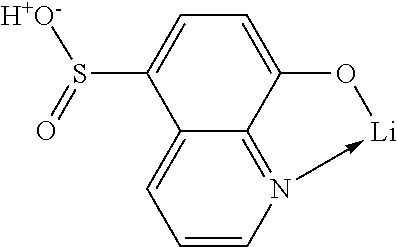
C1=CN2->[Li]OC3=CC=C(S(=O)[H+O-])C(=C1)C=23
